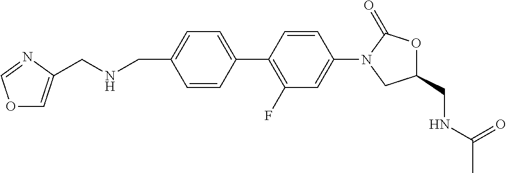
C1=C(C2=C(F)C=C(N3CC(CNC(C)=O)OC3=O)C=C2)C=CC(CNCC2=COC=N2)=C1
